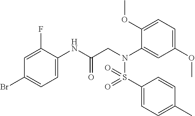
C1=C(NC(CN(C2=CC(OC)=CC=C2OC)S(C2=CC=C(C)C=C2)(=O)=O)=O)C(F)=CC(Br)=C1
